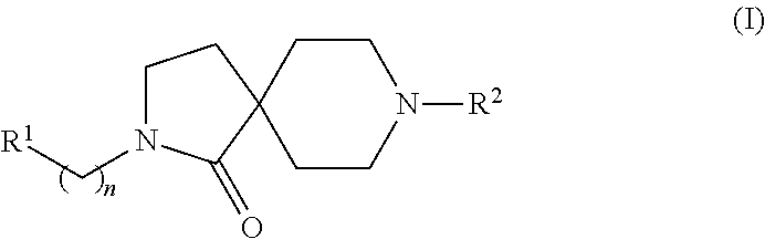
C1CC2(CCN1[R2])CCN(C[R1])C2=O
